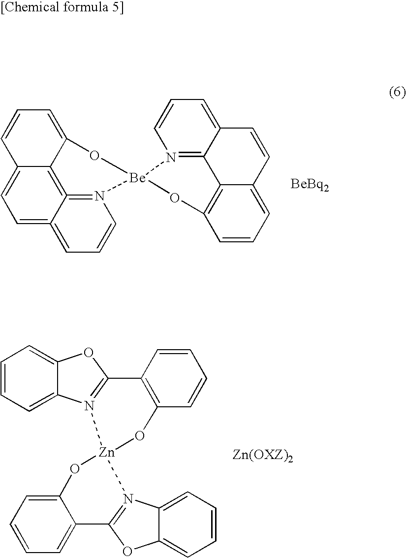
C1=C2=CC=CN3=C2=C2C(=C1)C=CC=C2O[Be]31N2=C3C(=CC=C2)C=CC2=CC=CC(=C32)O1.C1=CC=C2C(=C1)OC1=N2[Zn]2(N3=C(OC4=CC=CC=C43)C3=CC=CC=C3O2)OC2=C1C=CC=C2
